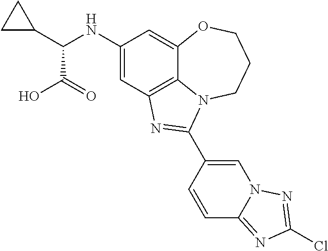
C1(NC(C2CC2)C(=O)O)=CC2=C3C(=C1)OCCCN3C(C1=CN3C(=NC(Cl)=N3)C=C1)=N2
